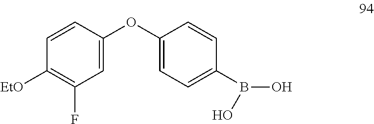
C1(OC2=CC=C(B(O)O)C=C2)=CC(F)=C([EtO])C=C1
